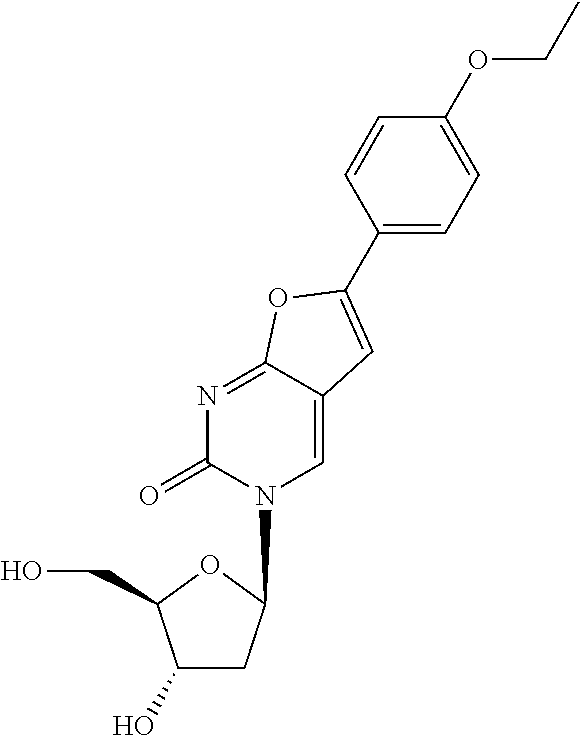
C1(O)CC(N2C=C3C(=NC2=O)OC(C2=CC=C(OCC)C=C2)=C3)OC1CO
